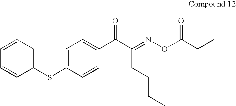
C1(SC2=CC=C(C(C(=NOC(CC)=O)CCCC)=O)C=C2)=CC=CC=C1
